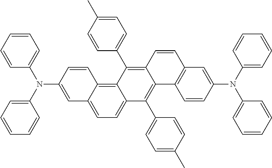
C1=C(N(C2=CC=CC=C2)C2=CC=CC=C2)C=CC2=C3C(=CC=C12)C(C1=CC=C(C)C=C1)=C1C(=C3C2=CC=C(C)C=C2)C=CC2=C1C=CC(N(C1=CC=CC=C1)C1=CC=CC=C1)=C2
